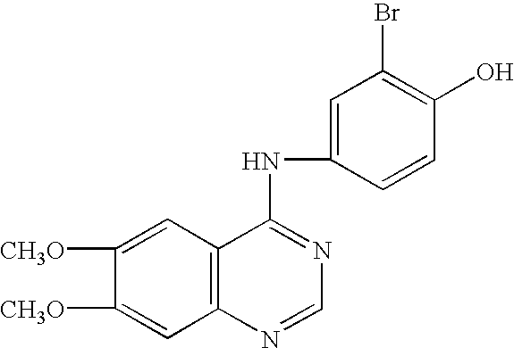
C12=C(C=C([CH3O])C([CH3O])=C1)C(NC1=CC(Br)=C(O)C=C1)=NC=N2
